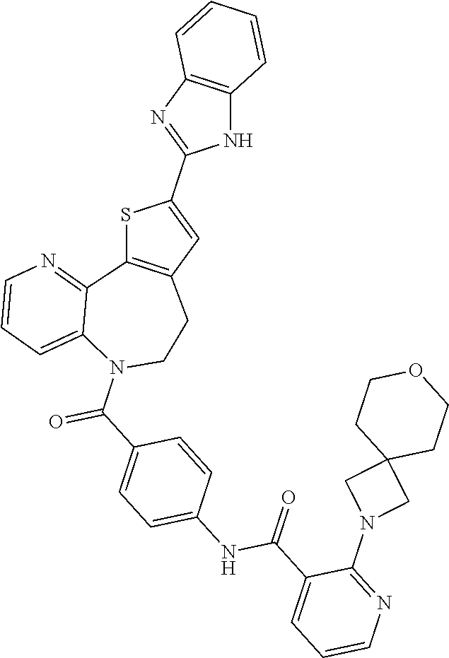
N1C2=C(N=C1C1=CC3=C(S1)C1=NC=CC=C1N(C(=O)C1=CC=C(NC(=O)C4=CC=CN=C4N4CC5(C4)CCOCC5)C=C1)CC3)C=CC=C2
